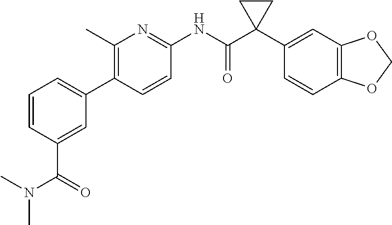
C1(C)=C(C2=CC=CC(C(N(C)C)=O)=C2)C=CC(NC(C2(C3=CC4=C(C=C3)OCO4)CC2)=O)=N1
